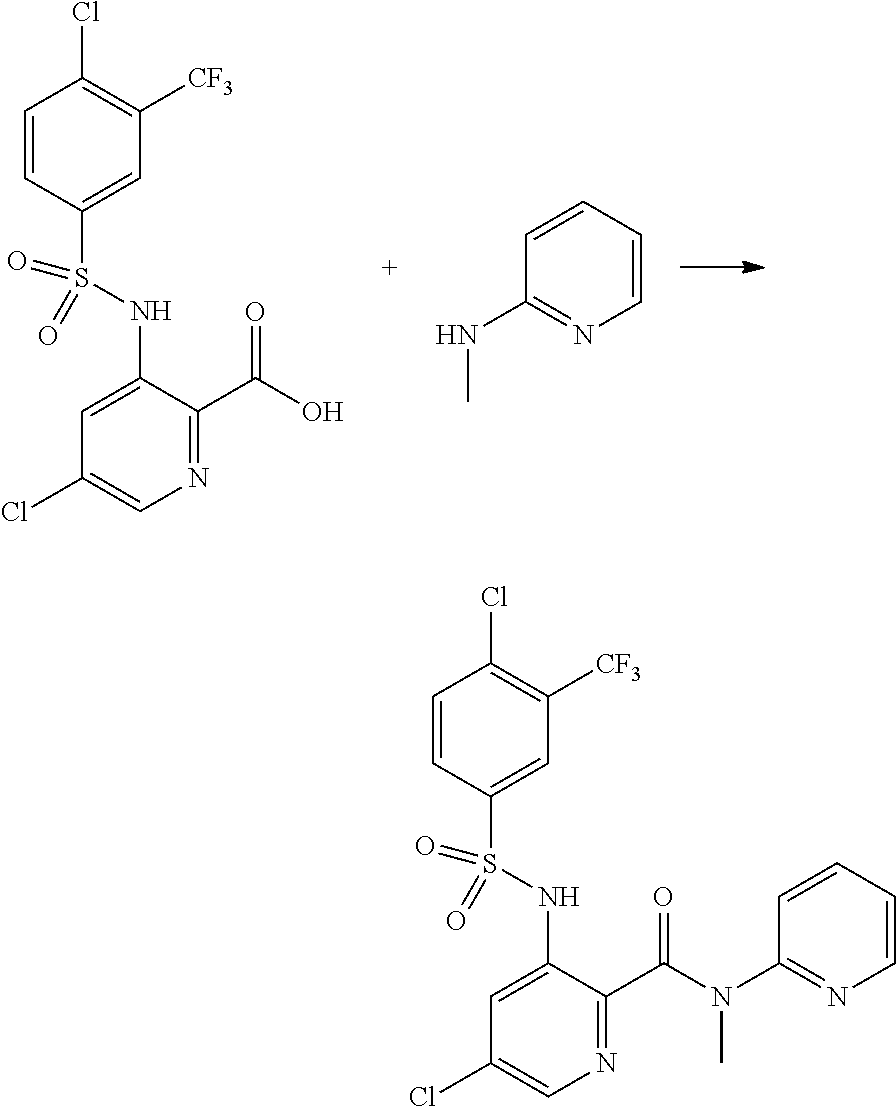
N1=C(C(O)=O)C(NS(C2=CC([CF3])=C(Cl)C=C2)(=O)=O)=CC(Cl)=C1.N(C)C1=NC=CC=C1.N1=C(C(N(C)C2=NC=CC=C2)=O)C(NS(C2=CC([CF3])=C(Cl)C=C2)(=O)=O)=CC(Cl)=C1
